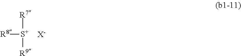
[S+]([R9])([R8])[R7].[X-]
